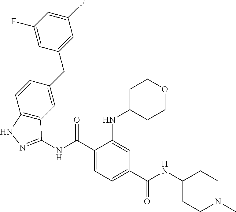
C1(F)=CC(F)=CC(CC2=CC3=C(C=C2)NN=C3NC(C2=CC=C(C(NC3CCN(C)CC3)=O)C=C2NC2CCOCC2)=O)=C1
